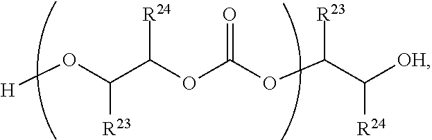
[H]OC(C(OC(OC(C([OH])[R24])[R23])=O)[R24])[R23]
